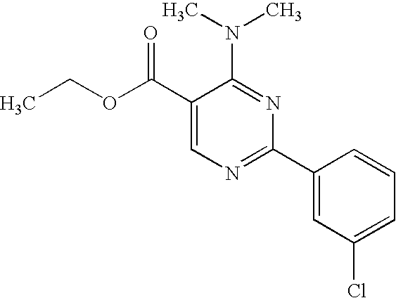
C1(C(OCC)=O)=CN=C(C2=CC(Cl)=CC=C2)N=C1N(C)C
